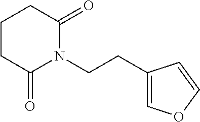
C1C(=O)N(CCC2=COC=C2)C(=O)CC1
